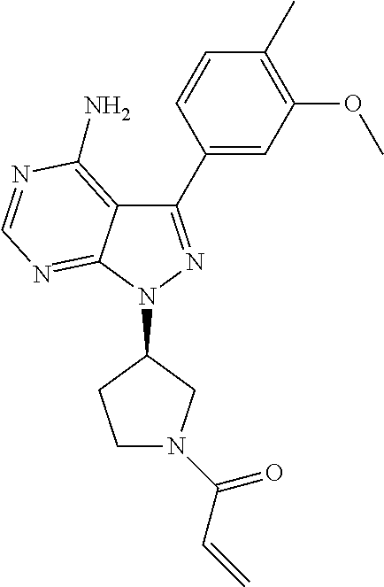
C1(C2=CC(OC)=C(C)C=C2)=NN(C2CN(C(C=C)=O)CC2)C2=NC=NC(N)=C12
